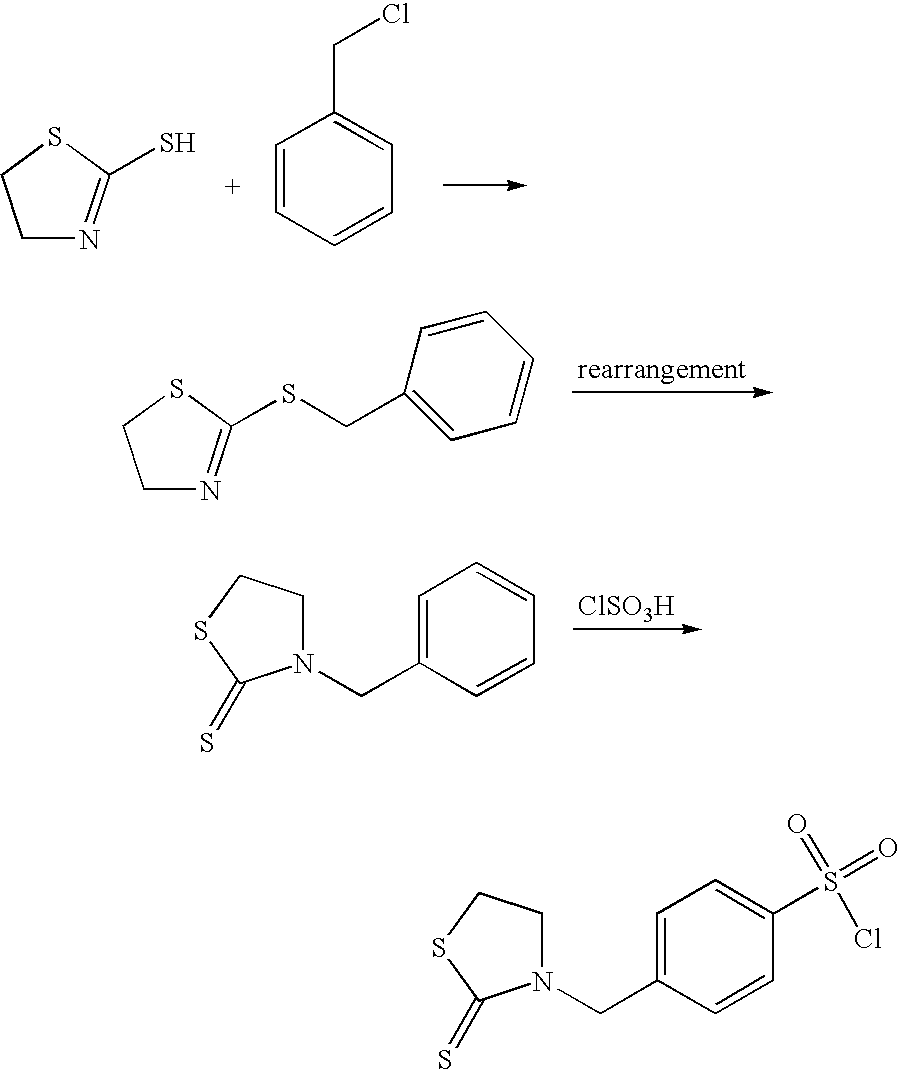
C1N=C(S)SC1.C1=CC=CC=C1CCl.C1N=C(SCC2=CC=CC=C2)SC1.N1(CC2=CC=CC=C2)CCSC1=S.[ClSO3H].N1(CC2=CC=C(S(=O)(=O)Cl)C=C2)CCSC1=S
